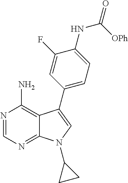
N1=CN=C2C(=C1N)C(C1=CC=C(NC(=O)[OPh])C(F)=C1)=CN2C1CC1
